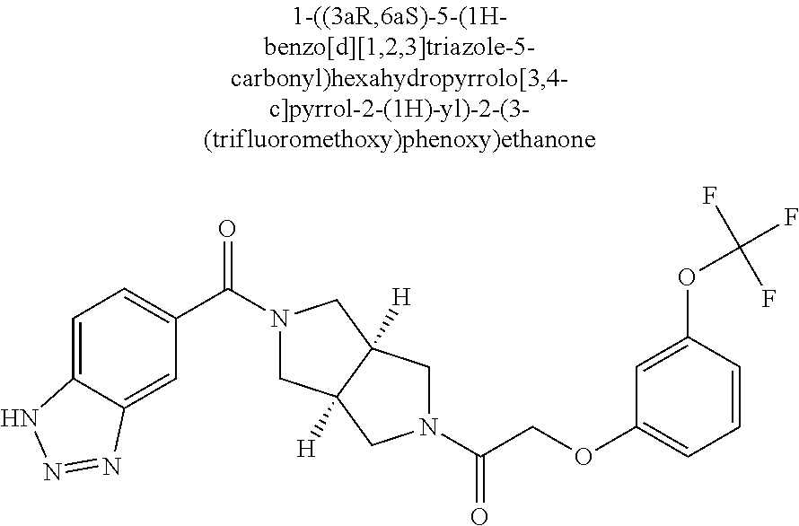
C1=C2C(=CC=C1C(=O)N1CC3([H])C([H])(C1)CN(C(COC1=CC=CC(OC(F)(F)F)=C1)=O)C3)NN=N2
